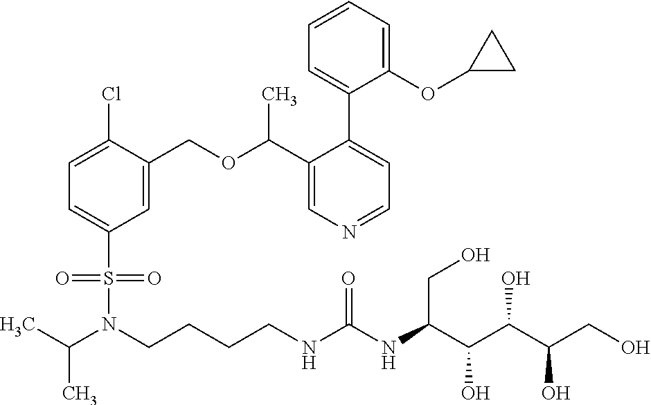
CC(N(CCCCNC(NC(C(C(C(CO)O)O)O)CO)=O)S(C1=CC=C(Cl)C(COC(C2=CN=CC=C2C2=CC=CC=C2OC2CC2)C)=C1)(=O)=O)C
